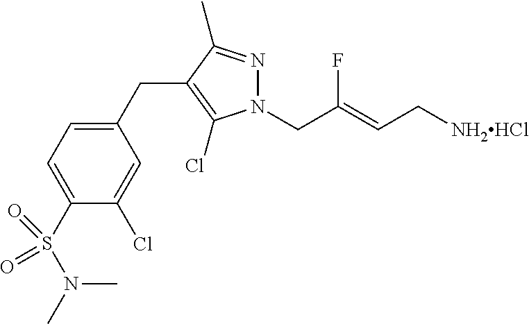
C1(CC2=C(Cl)N(CC(=CC[NH2HCl])F)N=C2C)=CC=C(S(N(C)C)(=O)=O)C(Cl)=C1
